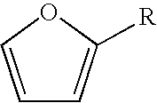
C1=COC([R])=C1
